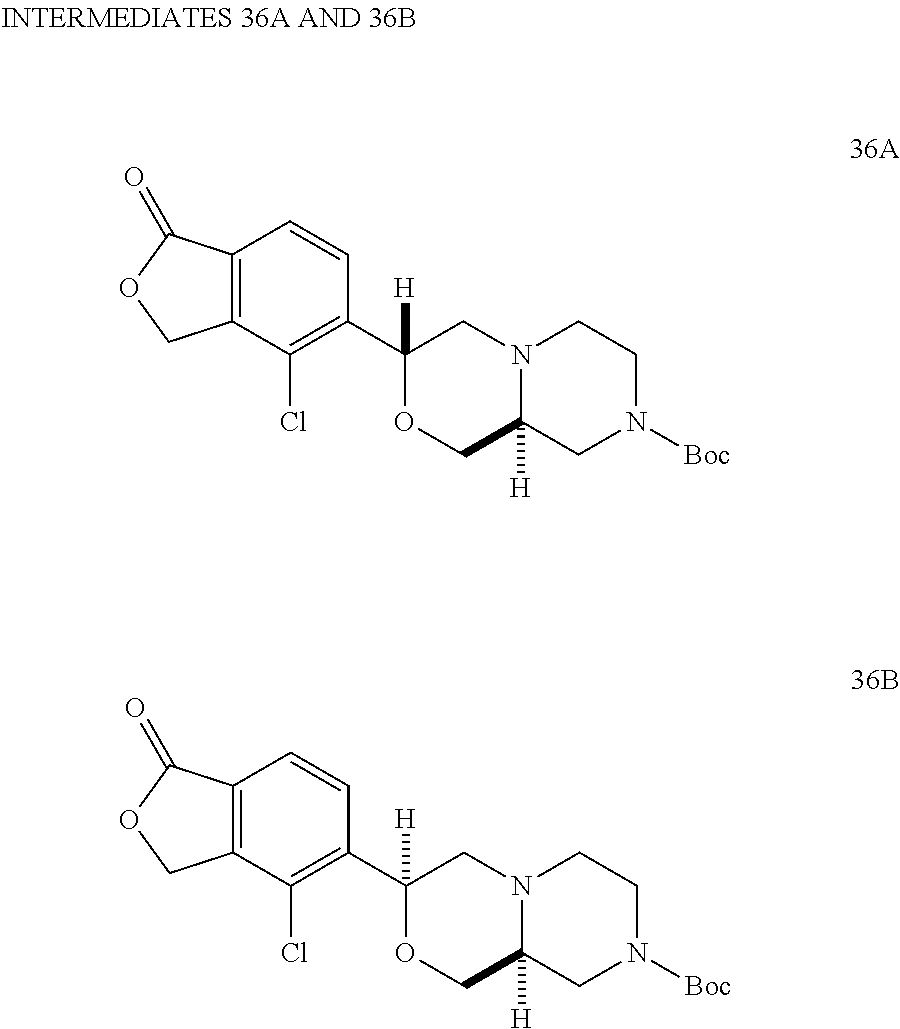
C12=C(C(Cl)=C(C3([H])OCC4([H])N(C3)CCN([Boc])C4)C=C1)COC2=O.C12=C(C(Cl)=C(C3([H])OCC4([H])N(C3)CCN([Boc])C4)C=C1)COC2=O
